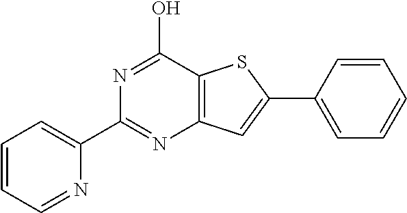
N1=C(O)C2=C(N=C1C1=CC=CC=N1)C=C(C1=CC=CC=C1)S2
